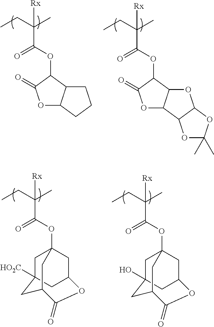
C(C(CC)(C)[Rx])(OC1C2C(OC1=O)CCC2)=O.C(C(CC)(C)[Rx])(OC1C2C(OC1=O)C1C(O2)OC(C)(C)O1)=O.C(C(CC)(C)[Rx])(OC12CC3([HO2C])CC(C1)OC(=O)C(C2)C3)=O.C(C(CC)(C)[Rx])(OC12CC3(O)CC(C1)OC(=O)C(C2)C3)=O
